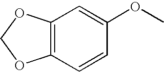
C12=C(C=CC(OC)=C1)OCO2
